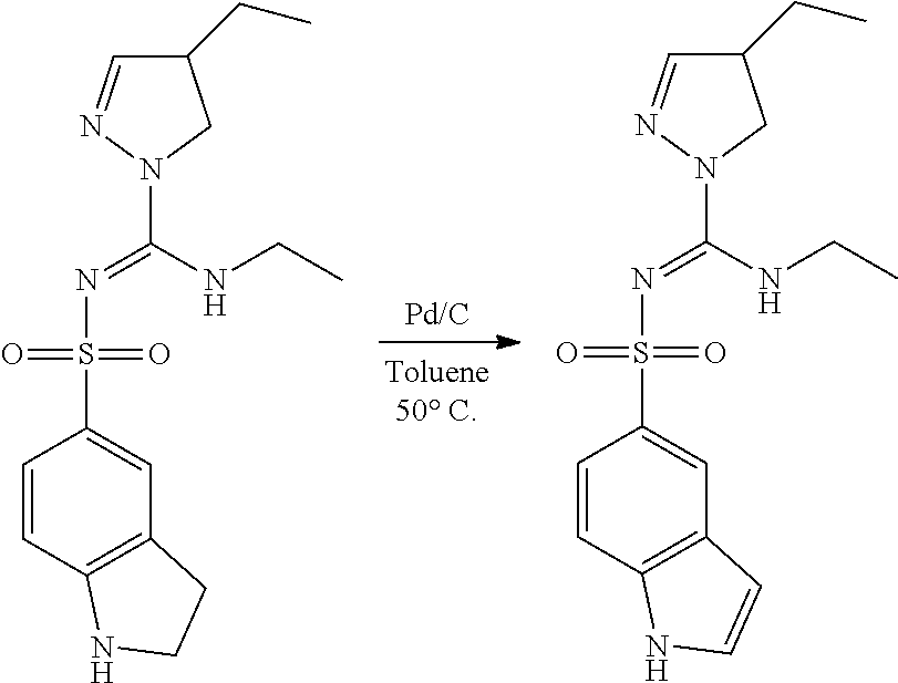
C1=CC2=C(C=C1S(N=C(NCC)N1N=CC(CC)C1)(=O)=O)CCN2.C1=CC2=C(C=C1S(N=C(NCC)N1N=CC(CC)C1)(=O)=O)C=CN2
